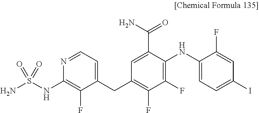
S(=O)(NC1=C(F)C(CC2=C(F)C(F)=C(NC3=CC=C(I)C=C3F)C(C(N)=O)=C2)=CC=N1)(N)=O
